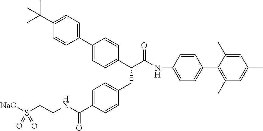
C1(C2=CC=C(C(C(=O)NC3=CC=C(C4=C(C)C=C(C)C=C4C)C=C3)CC3=CC=C(C(NCCS([NaO])(=O)=O)=O)C=C3)C=C2)=CC=C(C(C)(C)C)C=C1
